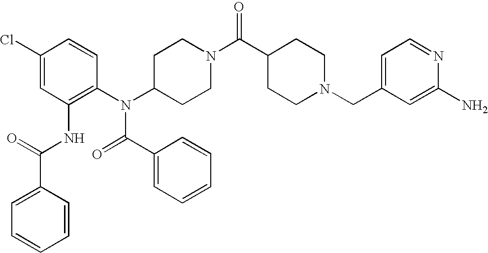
C1(N(C2=C(NC(C3=CC=CC=C3)=O)C=C(Cl)C=C2)C(=O)C2=CC=CC=C2)CCN(C(C2CCN(CC3=CC=NC(N)=C3)CC2)=O)CC1
